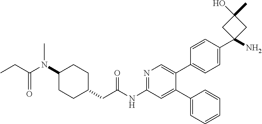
C1(N(C(CC)=O)C)CCC(CC(NC2=NC=C(C3=CC=C(C4(N)CC(O)(C)C4)C=C3)C(C3=CC=CC=C3)=C2)=O)CC1
